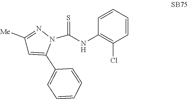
C1=CC(NC(N2N=C([Me])C=C2C2=CC=CC=C2)=S)=C(Cl)C=C1
